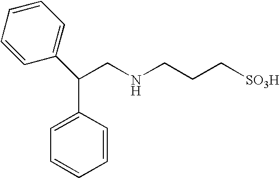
C(CNCCC[SO3H])(C1=CC=CC=C1)C1=CC=CC=C1
